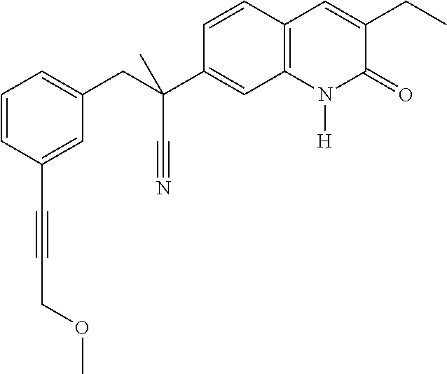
C(C1=CC=CC(C#CCOC)=C1)C(C#N)(C1=CC2=C(C=C1)C=C(CC)C(=O)N2[H])C
